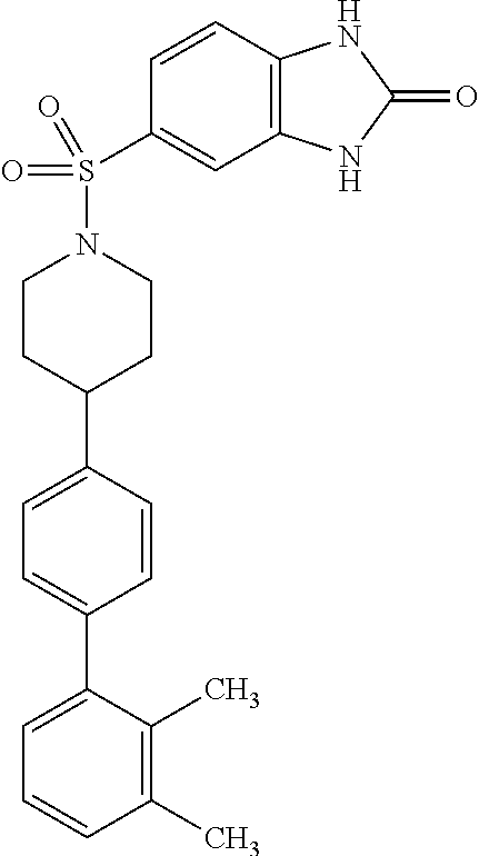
C1(C)=C(C)C(C2=CC=C(C3CCN(S(C4=CC5=C(C=C4)NC(=O)N5)(=O)=O)CC3)C=C2)=CC=C1
